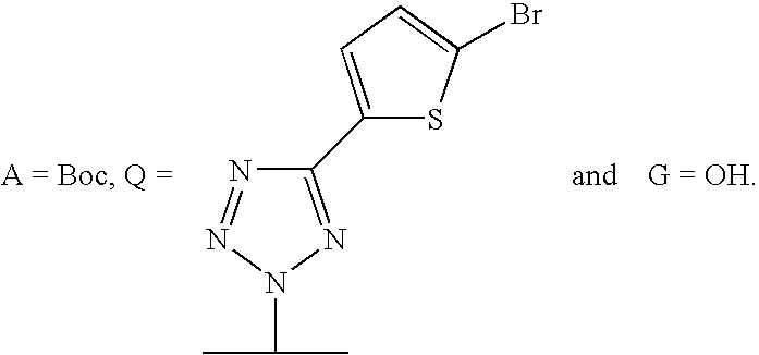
N1=NN(C(C)C)N=C1C1=CC=C(Br)S1
